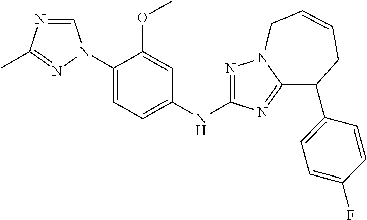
C1=NC(C)=NN1C1=CC=C(NC2=NN3C(=N2)C(C2=CC=C(F)C=C2)CC=CC3)C=C1OC
